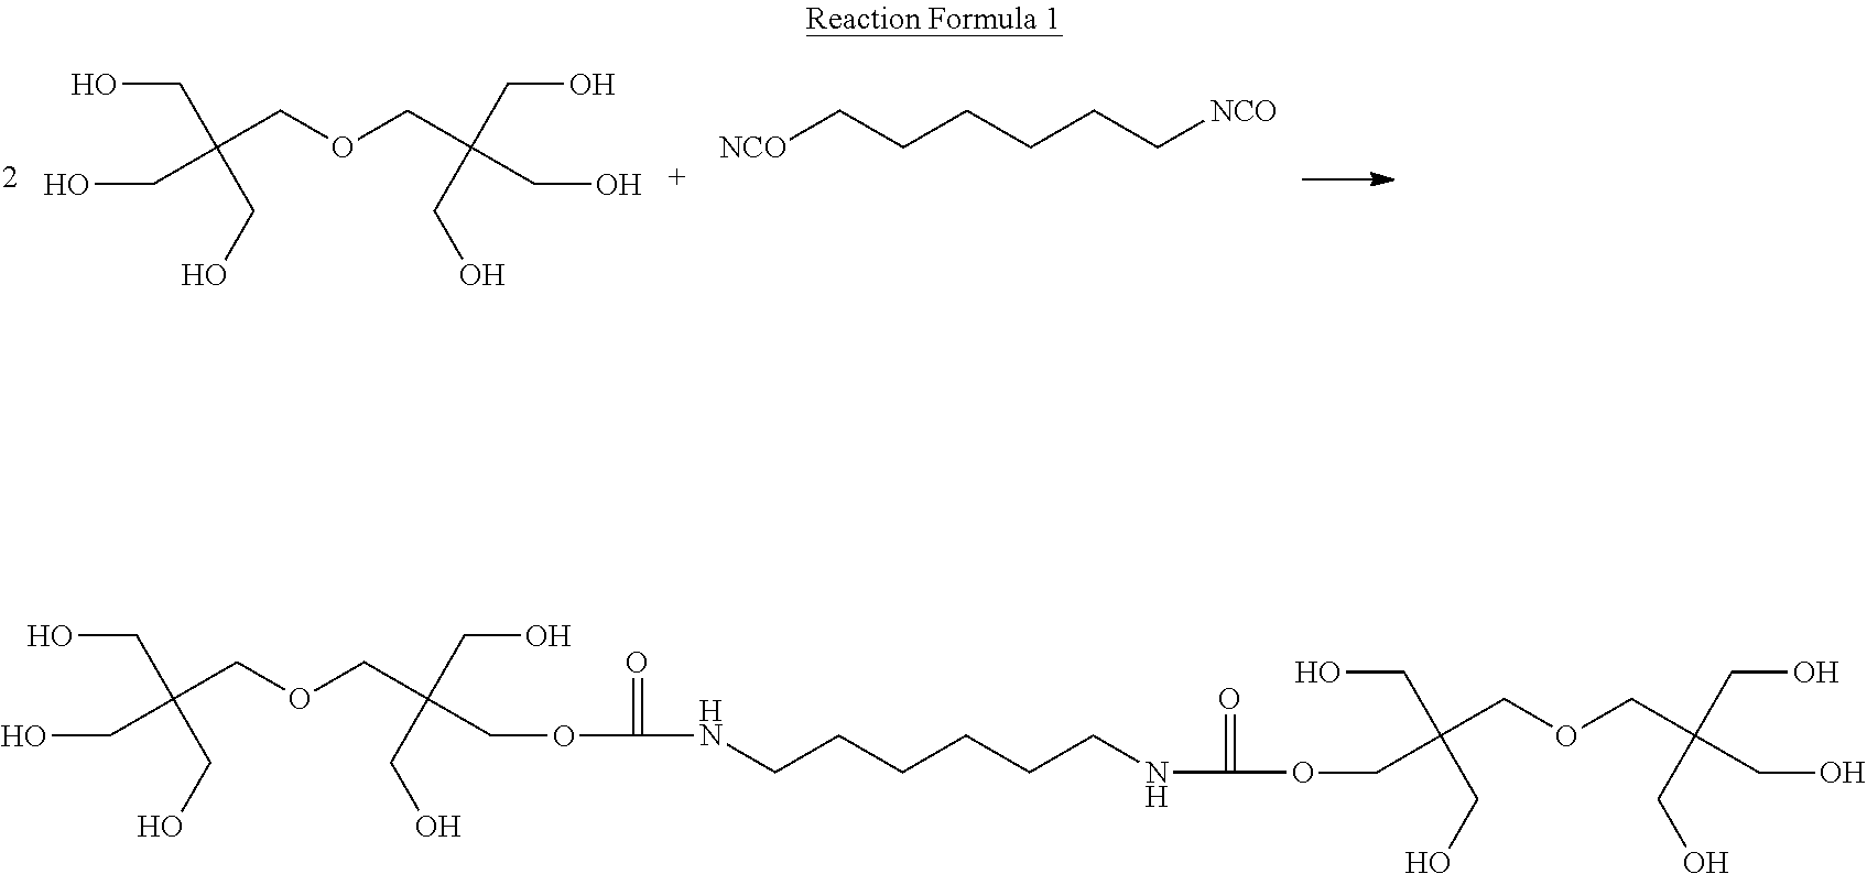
C(COCC(CO)(CO)CO)(CO)(CO)CO.[NCO]CCCCCC[NCO].C(COCC(COC(NCCCCCCNC(OCC(COCC(CO)(CO)CO)(CO)CO)=O)=O)(CO)CO)(CO)(CO)CO
